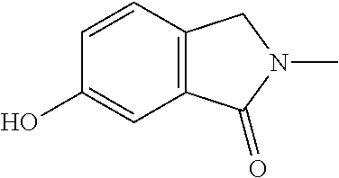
C12=C(C=CC(O)=C1)CN(C)C2=O
